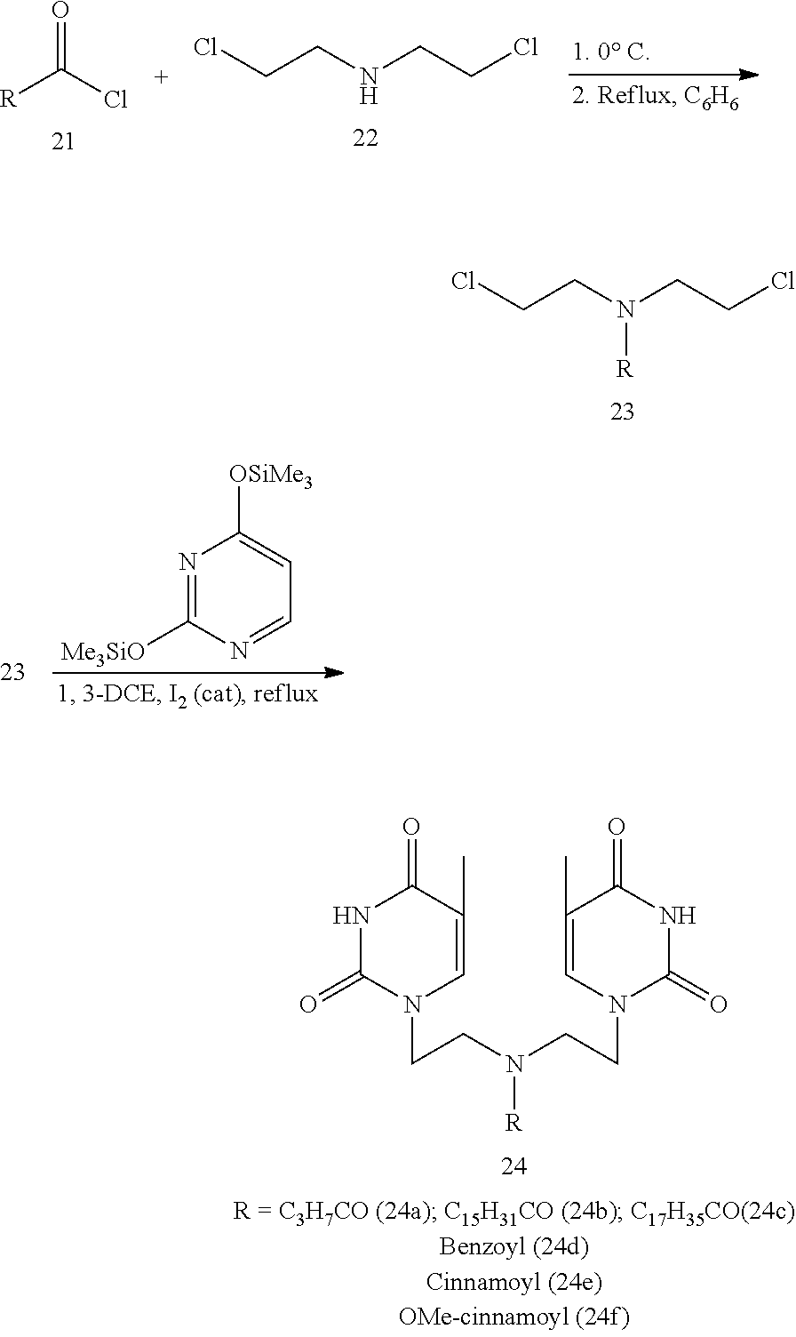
ClCCN(CCCl)[R].N1C(=O)N(CCN(CCN2C(=O)NC(=O)C(C)=C2)[R])C=C(C)C1=O.O=C(Cl)[R].ClCCNCCCl.N1=C([Me3SiO])N=CC=C1[OSiMe3]
